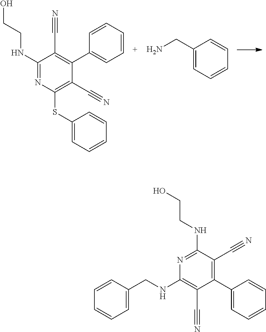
C1(NCCO)=NC(SC2=CC=CC=C2)=C(C#N)C(C2=CC=CC=C2)=C1C#N.C1(CN)=CC=CC=C1.N1=C(NCCO)C(C#N)=C(C2=CC=CC=C2)C(C#N)=C1NCC1=CC=CC=C1
